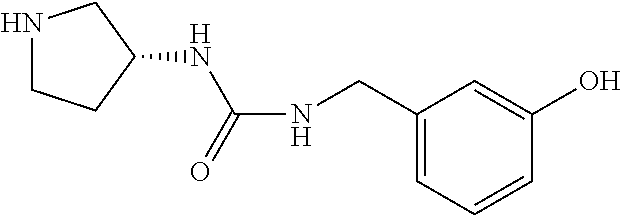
N1CCC(NC(NCC2=CC=CC(O)=C2)=O)C1
